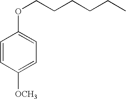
C1=CC([OCH3])=CC=C1OCCCCCC
